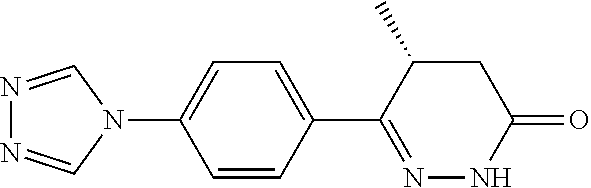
N1(C2=CC=C(C3=NNC(=O)CC3C)C=C2)C=NN=C1
